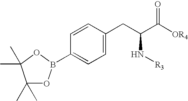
C1=C(CC(C([OR4])=O)N[R3])C=CC(B2OC(C)(C)C(C)(C)O2)=C1
